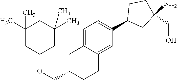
C1=C2C(=CC(C3CC(N)(CO)CC3)=C1)CCC(COC1CC(C)(C)CC(C)(C)C1)C2
